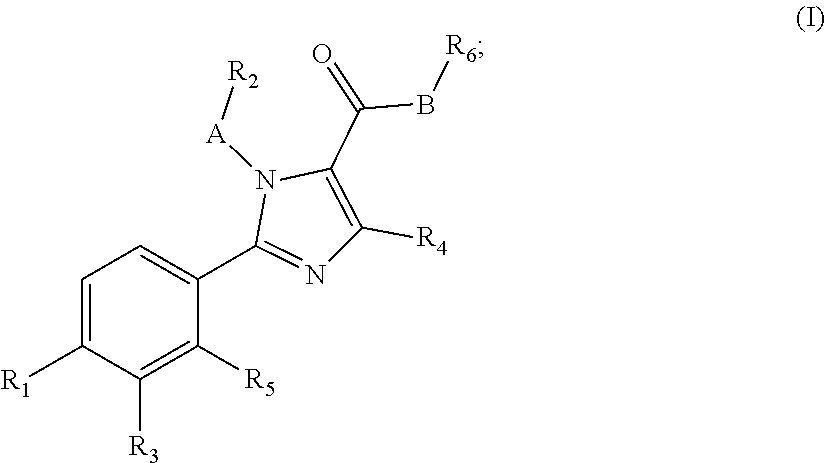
C1=C([R1])C([R3])=C([R5])C(C2=NC([R4])=C(C(=O)B[R6])N2[A][R2])=C1
